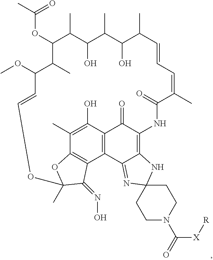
C1(OC(C)=O)C(C)C(O)C(C)C(O)C(C)C=CC=C(C)C(=O)NC2=C3C(=NC4(N3)CCN(C(=O)[X][R])CC4)C3=C(C2=O)C(O)=C(C)C2=C3C(=NO)C(C)(O2)OC=CC(OC)C1C
